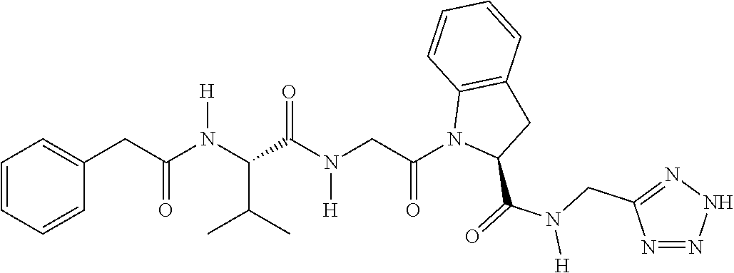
C1=CC=CC(CC(N(C(C(C)C)C(N(CC(N2C(C(N([H])CC3=NNN=N3)=O)CC3=C2C=CC=C3)=O)[H])=O)[H])=O)=C1
